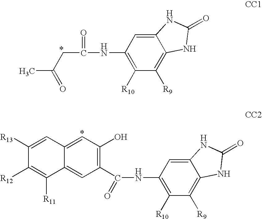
C1(C(NC2=C([R10])C([R9])=C3C(=C2)NC(=O)N3)=O)=C(O)C=C2C(=C1)C([R11])=C([R12])C([R13])=C2.CC(CC(NC1=C([R10])C([R9])=C2C(=C1)NC(=O)N2)=O)=O
